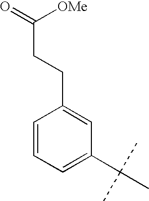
C1=CC=C(C(C)(C)C)C=C1CCC(=O)[OMe]
